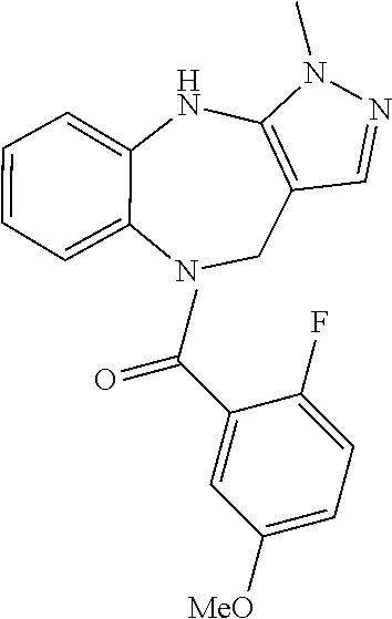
C1C2=C(NC3=CC=CC=C3N1)N(C)N=C2.C1([MeO])=CC=C(F)C(C(=O)C)=C1
